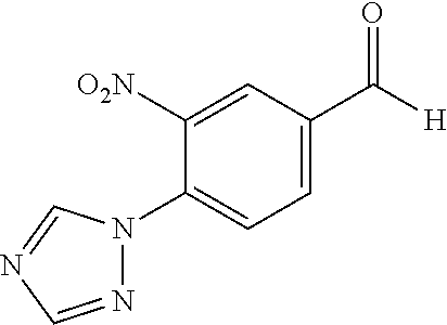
C1([O2N])=CC(C([H])=O)=CC=C1N1N=CN=C1
